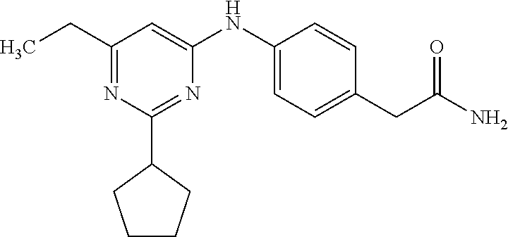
C1(CC)=NC(C2CCCC2)=NC(NC2=CC=C(CC(N)=O)C=C2)=C1
